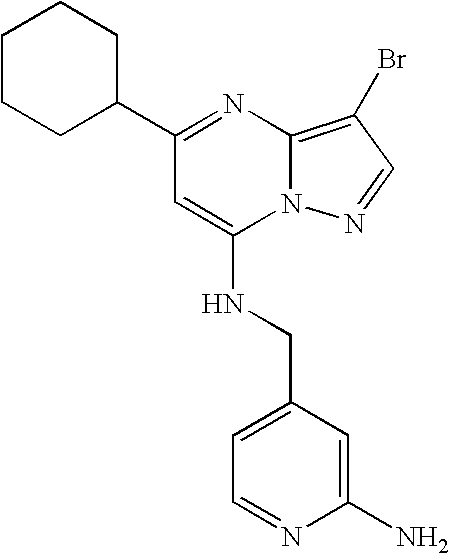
C1(C2=NC3=C(Br)C=NN3C(NCC3=CC=NC(N)=C3)=C2)CCCCC1
